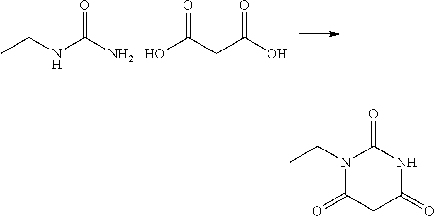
CCNC(N)=O.OC(CC(O)=O)=O.N1(CC)C(=O)CC(=O)NC1=O
